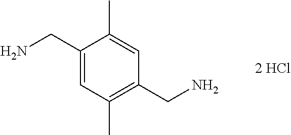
C1(C)=C(CN)C=C(C)C(CN)=C1
